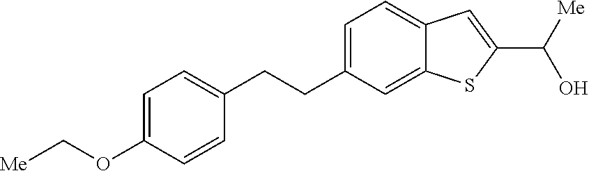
C1=C(OC[Me])C=CC(CCC2=CC=C3C(=C2)SC(C([Me])O)=C3)=C1
